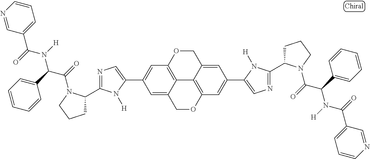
C1=C2C3=C(C=C1C1=CN=C(C4CCCN4C(=O)C(C4=CC=CC=C4)N([H])C(=O)C4=CC=CN=C4)N1[H])OCC1=CC(C4=CN=C(C5CCCN5C(=O)C(C5=CC=CC=C5)N([H])C(=O)C5=CC=CN=C5)N4[H])=CC(=C31)OC2
